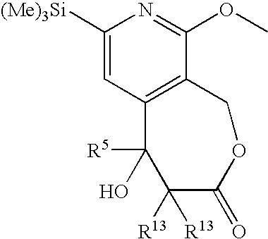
C1([(Me)3Si])=CC2=C(C(OC)=N1)COC(=O)C([R13])([R13])C2([R5])O
